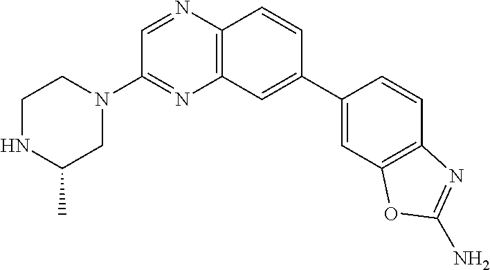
C1(C2=CC3=C(C=C2)N=CC(N2CCNC(C)C2)=N3)=CC2=C(C=C1)N=C(N)O2
